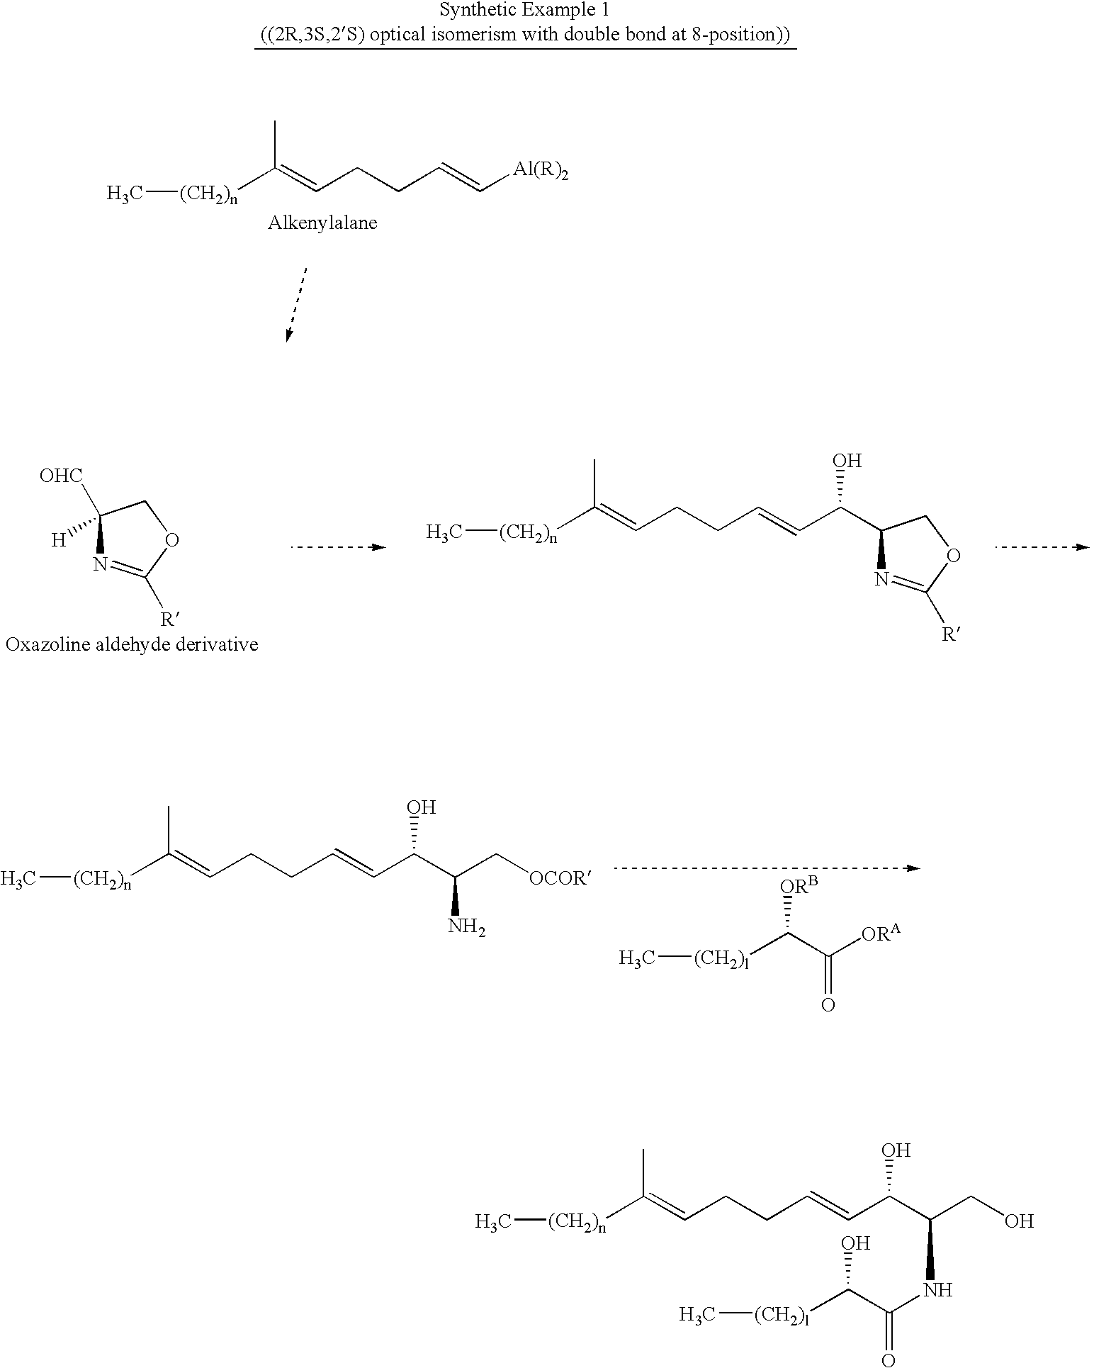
C1([H])([OHC])N=C([R])OC1.[(CH2)n](C(=CCCC=CC(C1N=C([R])OC1)O)C)C.[(CH2)n](C(=CCCC=CC(O)C(C[OCOR])N)C)C.[(CH2)l](C(C([ORA])=O)[ORB])C.[(CH2)n](C(=CCCC=C[Al(R)2])C)C.[(CH2)n](C(=CCCC=CC(O)C(CO)NC(=O)C([(CH2)l]C)O)C)C
